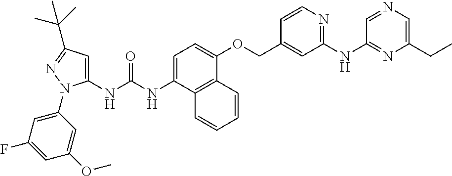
C1=C(NC(NC2=CC(C(C)(C)C)=NN2C2=CC(F)=CC(OC)=C2)=O)C2=C(C(OCC3=CC(NC4=NC(CC)=CN=C4)=NC=C3)=C1)C=CC=C2
